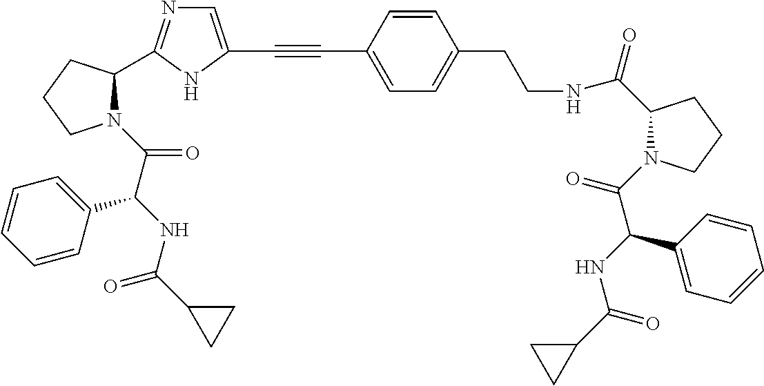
C1=C(C#CC2=CN=C(C3N(C(C(NC(C4CC4)=O)C4=CC=CC=C4)=O)CCC3)N2)C=CC(CCNC(=O)C2N(C(C(C3=CC=CC=C3)NC(C3CC3)=O)=O)CCC2)=C1
